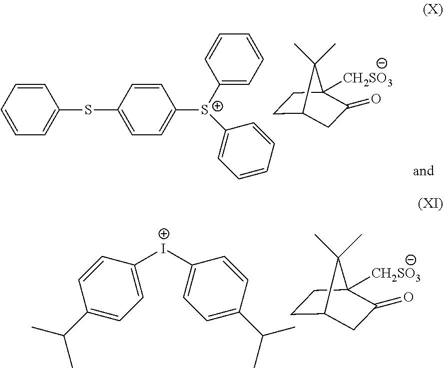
C1C2CC(=O)C([CH2SO3])(C1)C2(C)C.[I+](C1=CC=C(C(C)C)C=C1)C1=CC=C(C(C)C)C=C1.C1C2CC(=O)C([CH2SO3])(C1)C2(C)C.C1(SC2=CC=C([S+](C3=CC=CC=C3)C3=CC=CC=C3)C=C2)=CC=CC=C1
